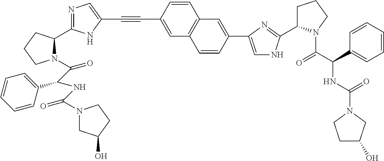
C1=CC(C#CC2=CN=C(C3N(C(C(NC(N4CC(O)CC4)=O)C4=CC=CC=C4)=O)CCC3)N2)=CC2=C1C=C(C1=CNC(C3CCCN3C(C(NC(N3CCC(O)C3)=O)C3=CC=CC=C3)=O)=N1)C=C2
